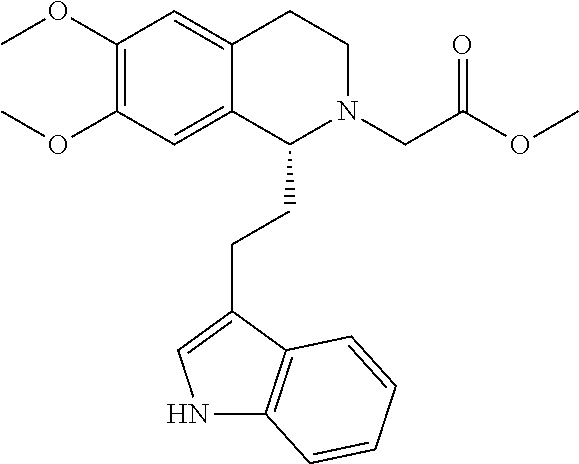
N1C2=C(C(CCC3N(CC(OC)=O)CCC4=CC(OC)=C(OC)C=C34)=C1)C=CC=C2
